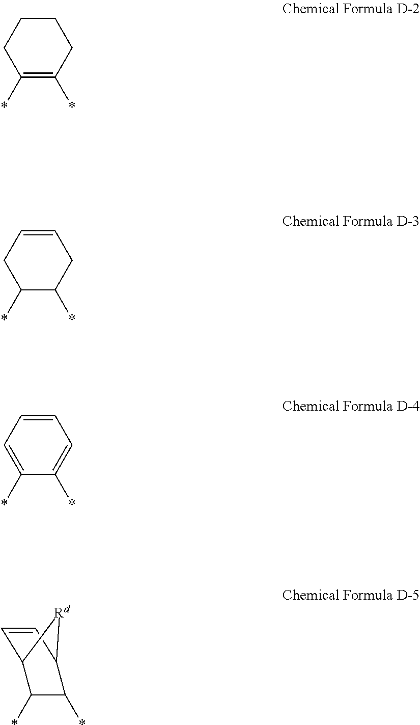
C1CCC(*)=C(*)C1.C1=CCC(*)C(*)C1.C1=CC=C(*)C(*)=C1.C1=CC2C(*)C(*)C1[Rd]2
